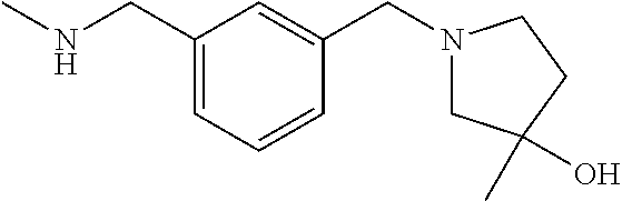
CNCC1=CC=CC(CN2CC(C)(O)CC2)=C1
